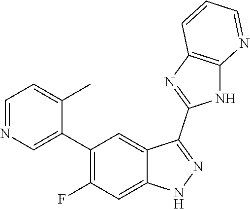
C1=NC=C(C2=C(F)C=C3C(=C2)C(C2=NC4=C(N2)N=CC=C4)=NN3)C(C)=C1
